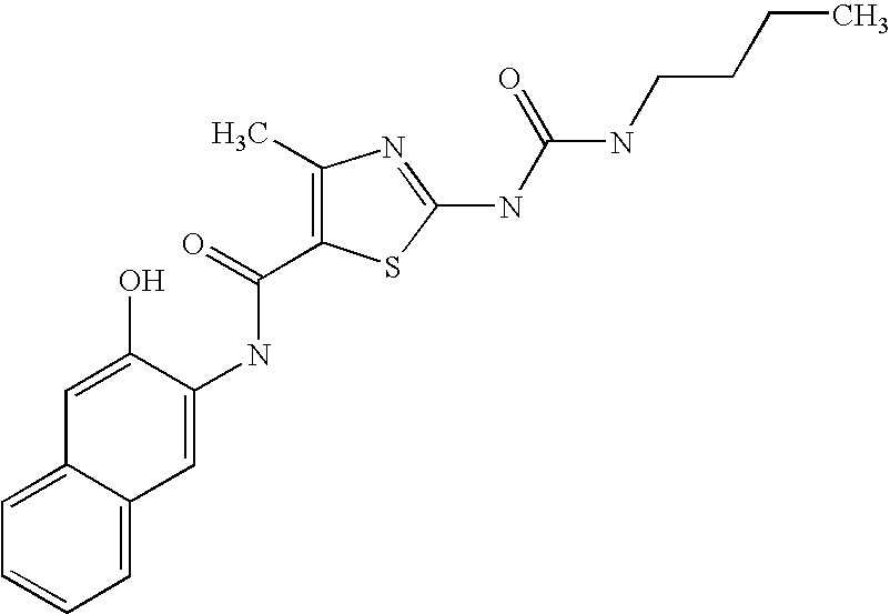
C1(O)=CC2=CC=CC=C2C=C1NC(=O)C1=C(C)N=C(NC(NCCCC)=O)S1
